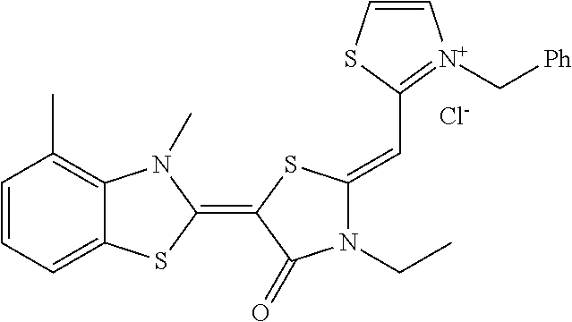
[Cl-].C1=CC=C2C(=C1C)N(C)C(=C1SC(=CC3=[N+](C[Ph])C=CS3)N(CC)C1=O)S2
